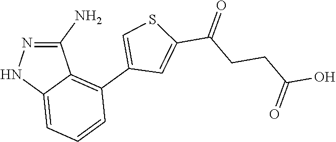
C1(C2=CSC(C(=O)CCC(O)=O)=C2)=C2C(=CC=C1)NN=C2N
